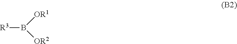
[R3]B([OR2])[OR1]
